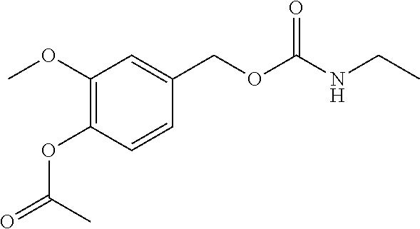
C1(OC)=C(OC(=O)C)C=CC(COC(NCC)=O)=C1
